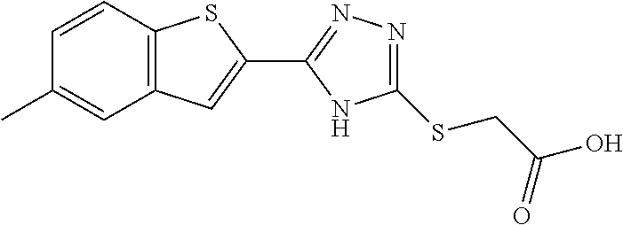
C1=CC2=C(C=C1C)C=C(C1=NN=C(SCC(O)=O)N1)S2
